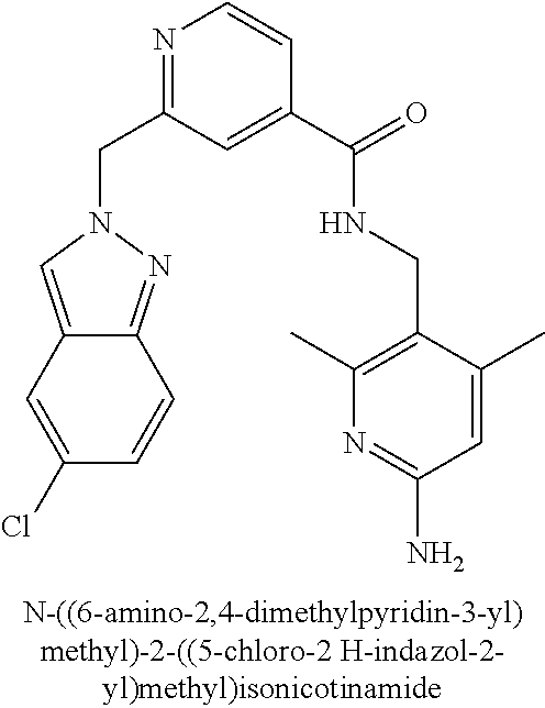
C12=NN(CC3=NC=CC(C(NCC4=C(C)N=C(N)C=C4C)=O)=C3)C=C1C=C(Cl)C=C2
